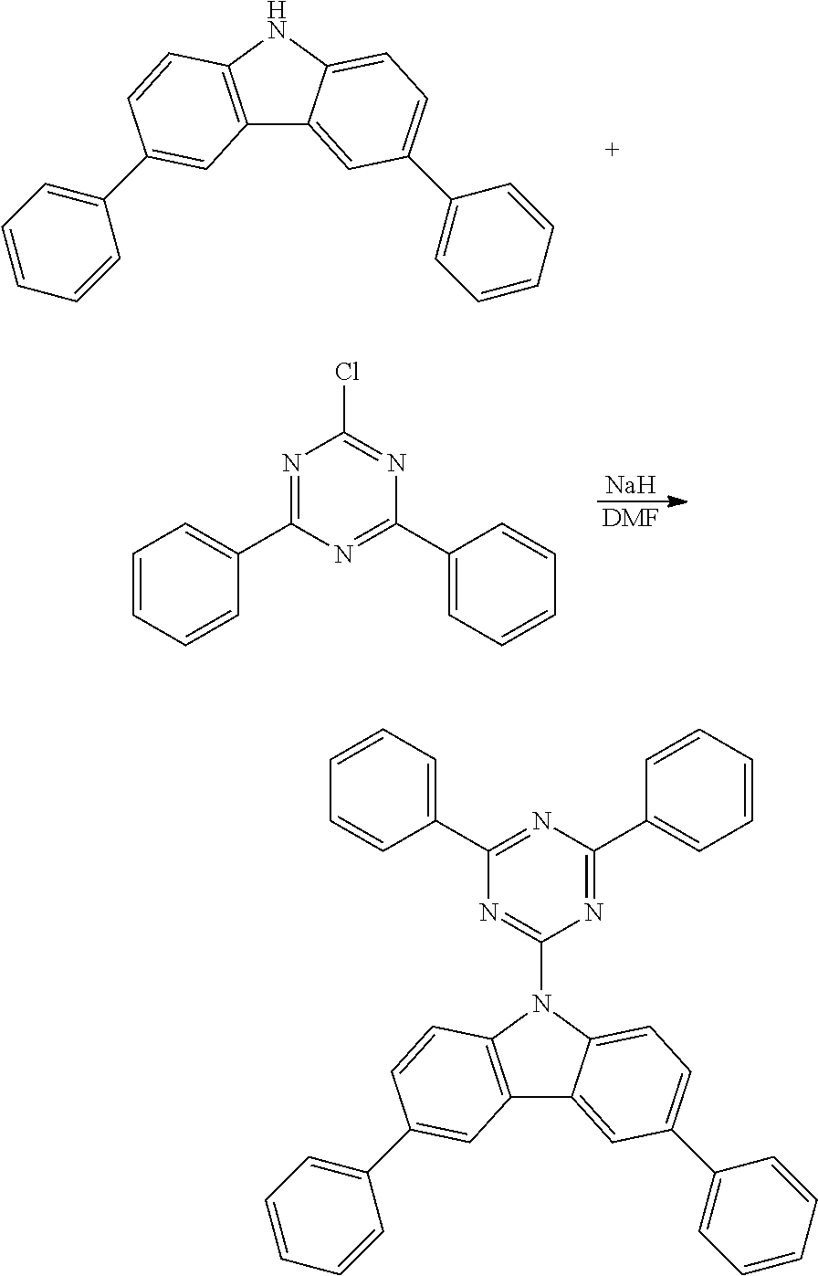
C12=C(NC3=CC=C(C4=CC=CC=C4)C=C13)C=CC(C1=CC=CC=C1)=C2.[Na].[DMF].N1=C(C2=CC=CC=C2)N=C(C2=CC=CC=C2)N=C1Cl.C12=C(N(C3=NC(C4=CC=CC=C4)=NC(C4=CC=CC=C4)=N3)C3=CC=C(C4=CC=CC=C4)C=C13)C=CC(C1=CC=CC=C1)=C2
